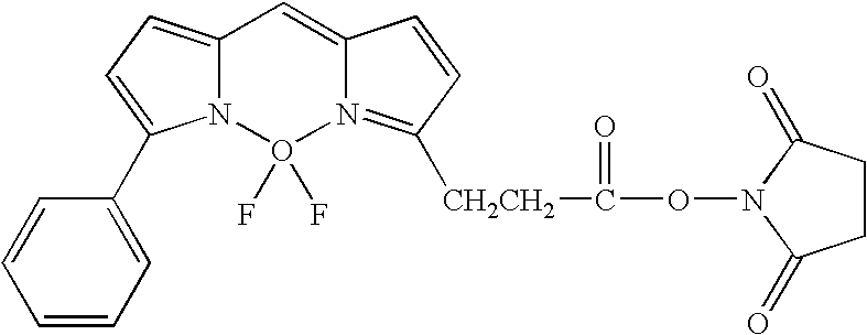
C12=CC=C(C3=CC=CC=C3)N1O(F)(F)N1=C([CH2CH2]C(ON3C(=O)CCC3=O)=O)C=CC1=C2
